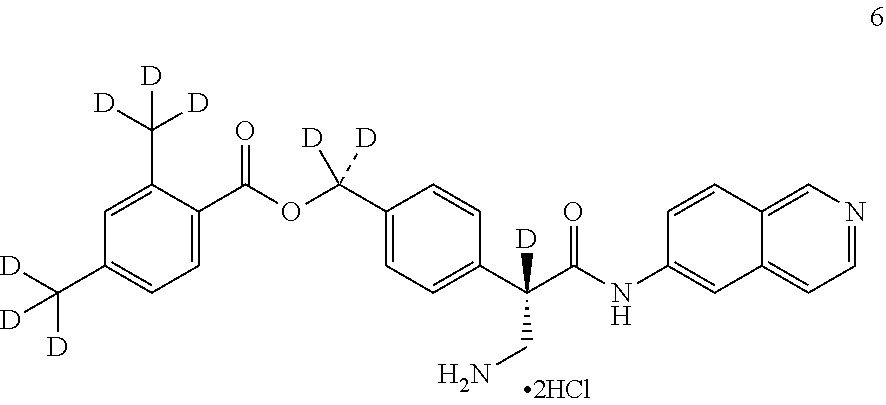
C1=C(C([D])([D])[D])C(C(OC(C2=CC=C(C(CN)(C(NC3=CC4=CC=NC=C4C=C3)=O)[D])C=C2)([D])[D])=O)=CC=C1C([D])([D])[D]
